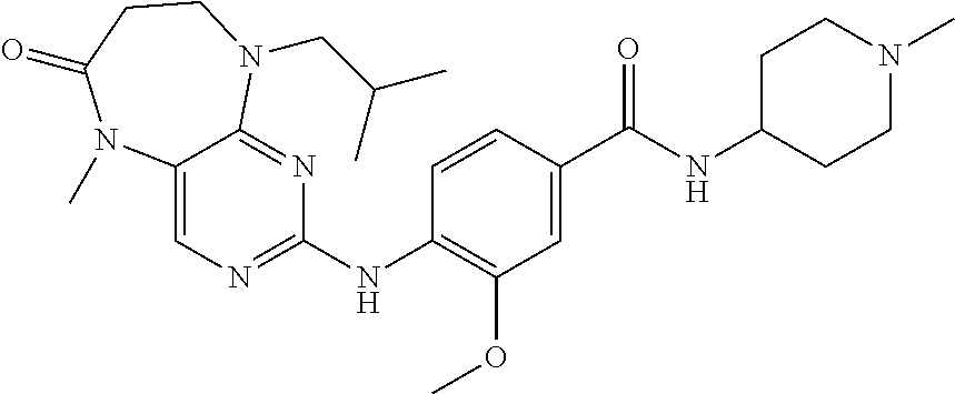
C1(NC2=NC=C3C(=N2)N(CC(C)C)CCC(=O)N3C)=C(OC)C=C(C(NC2CCN(C)CC2)=O)C=C1
